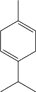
C1C=C(C(C)C)CC=C1C
